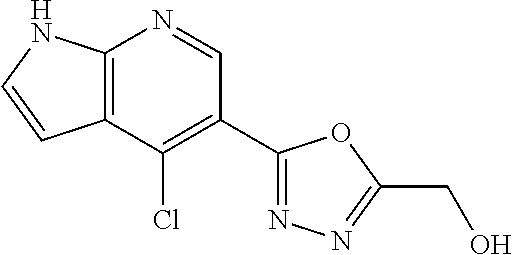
C12=C(NC=C1)N=CC(C1=NN=C(CO)O1)=C2Cl
